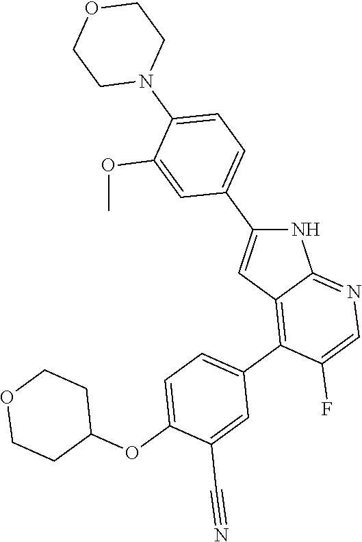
N1C(C2=CC=C(N3CCOCC3)C(OC)=C2)=CC2=C(C3=CC=C(OC4CCOCC4)C(C#N)=C3)C(F)=CN=C12
